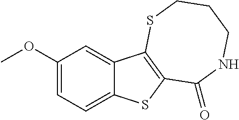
O(C1=CC=C2C(=C1)C1=C(S2)C(=O)NCCCS1)C
